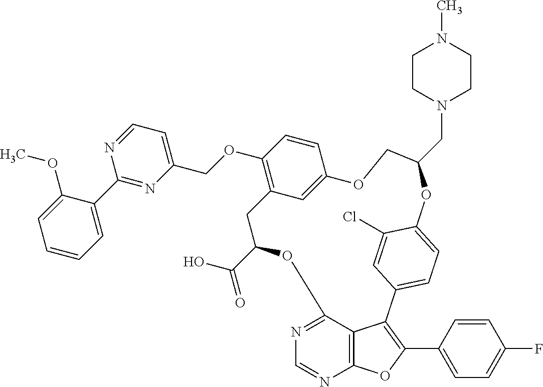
C12=NC=NC3=C1C(=C(C1=CC=C(F)C=C1)O3)C1=CC=C(C(Cl)=C1)OC(CN1CCN(C)CC1)COC1=CC(=C(OCC3=CC=NC(C4=CC=CC=C4OC)=N3)C=C1)CC(C(=O)O)O2
